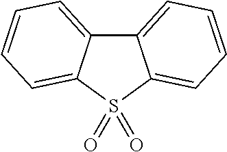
C12=CC=CC=C1S(=O)(=O)C1=CC=CC=C21
